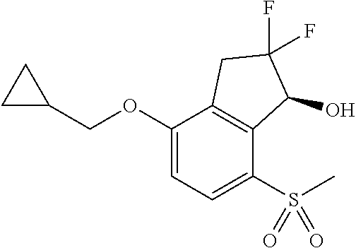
C1(OCC2CC2)=CC=C(S(C)(=O)=O)C2=C1CC(F)(F)C2O
